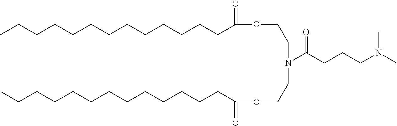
C(CCCCCCC(=O)OCCN(C(CCCN(C)C)=O)CCOC(CCCCCCCCCCCCC)=O)CCCCCC
